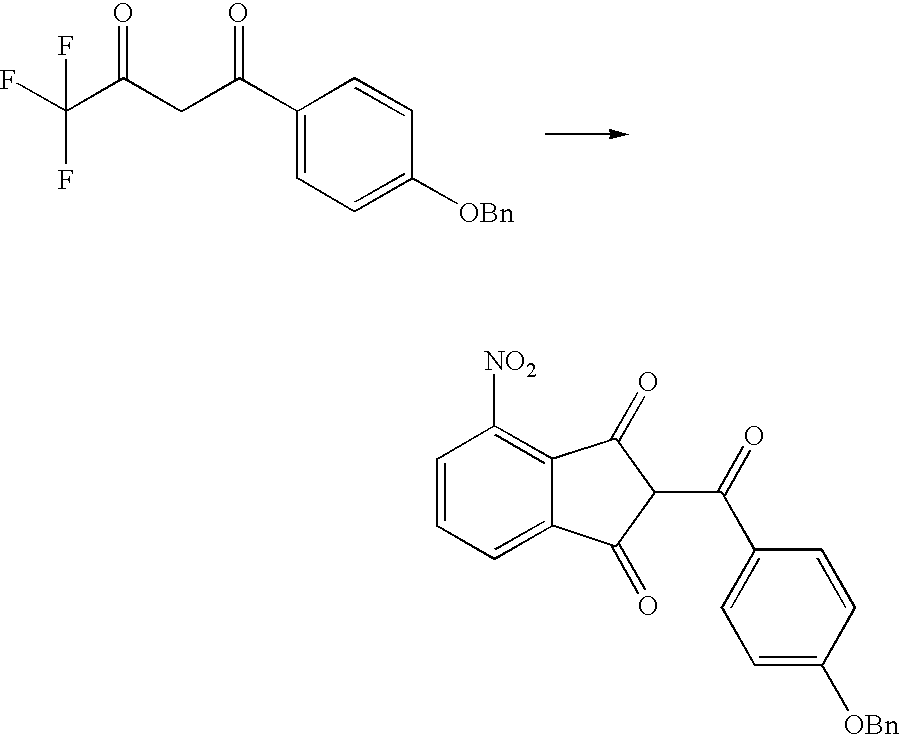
C1=C([OBn])C=CC(C(=O)C2C(=O)C3=C([NO2])C=CC=C3C2=O)=C1.C(C(C1=CC=C([OBn])C=C1)=O)C(C(F)(F)F)=O
